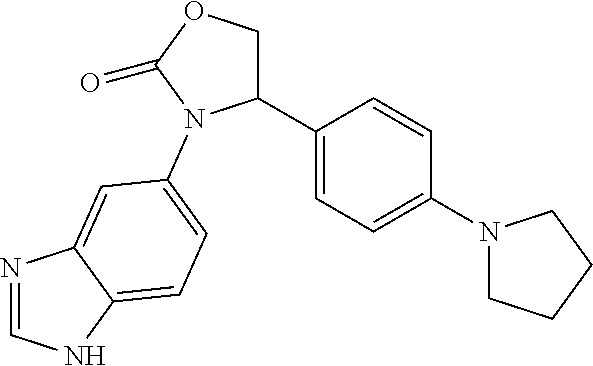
N1=CNC2=CC=C(N3C(C4=CC=C(N5CCCC5)C=C4)COC3=O)C=C12
